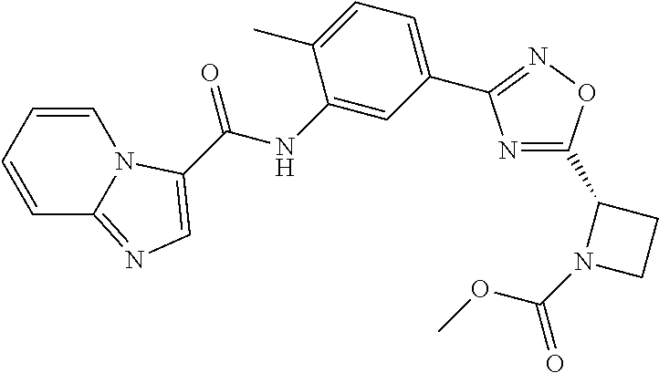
C1=CC=CC2=NC=C(C(NC3=CC(C4=NOC(C5N(C(OC)=O)CC5)=N4)=CC=C3C)=O)N12
